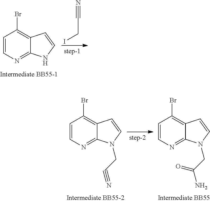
C12=NC=CC(Br)=C1C=CN2.N#CCI.C12=NC=CC(Br)=C1C=CN2CC#N.C12=NC=CC(Br)=C1C=CN2CC(=O)N
